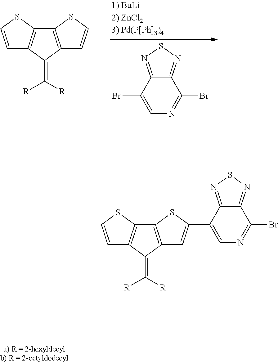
C12=NSN=C1C(Br)=CN=C2Br.C12=C(C(=C([R])[R])C3=C1SC=C3)C=CS2.C12=C(C(=C([R])[R])C3=C1SC(C1=CN=C(Br)C4=NSN=C41)=C3)C=CS2
